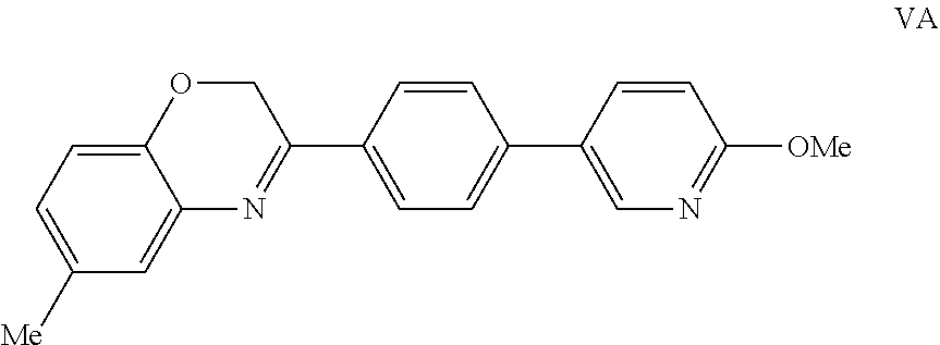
C1=C2C(=CC([Me])=C1)N=C(C1=CC=C(C3=CN=C([OMe])C=C3)C=C1)CO2
